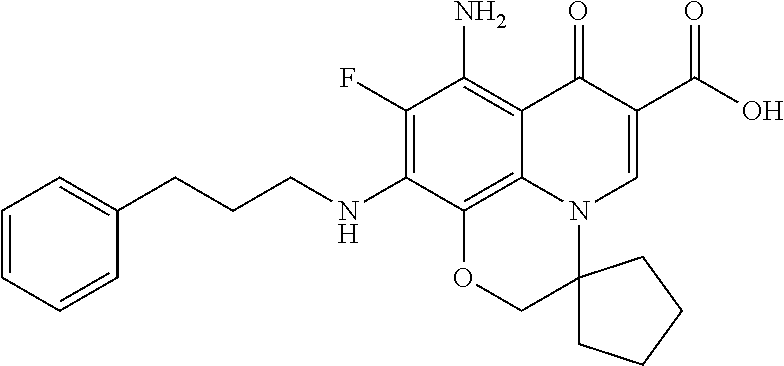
N(C1=C(F)C(N)=C2C(=O)C(C(O)=O)=CN3C2=C1OCC31CCCC1)CCCC1=CC=CC=C1
